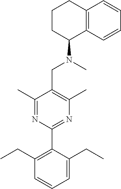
C1(C)=NC(C2=C(CC)C=CC=C2CC)=NC(C)=C1CN(C)C1C2=C(CCC1)C=CC=C2
